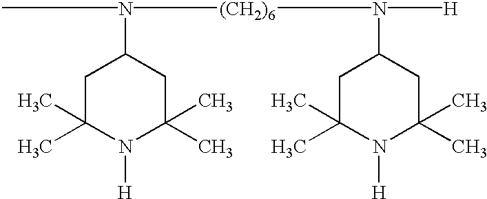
CN([(CH2)6]N(C1CC(C)(C)N([H])C(C)(C)C1)[H])C1CC(C)(C)N([H])C(C)(C)C1
